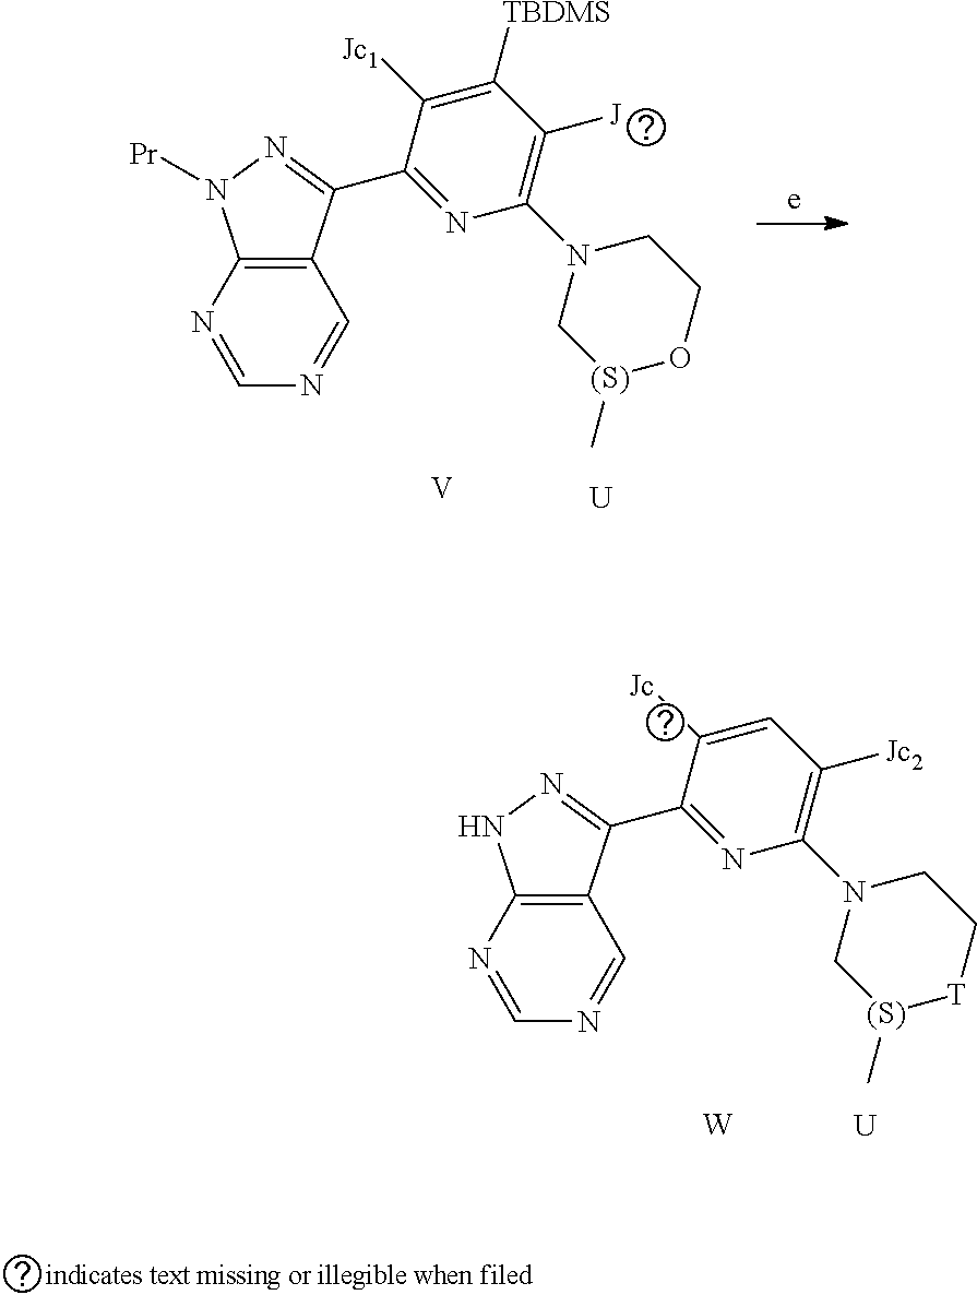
C12=C(C(C3=NC(N4C[(S)](C)OCC4)=C([J])C([TBDMS])=C3[Jc1])=NN1[Pr])C=NC=N2.[V].[U].C12=C(C(C3=NC(N4C[(S)](C)[T]CC4)=C([Jc2])C=C3[Jc])=NN1)C=NC=N2.[W].[U]
